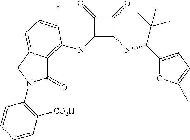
C1(=O)C(NC2=C3C(=O)N(C4=C([CO2H])C=CC=C4)CC3=CC=C2F)=C(NC(C(C)(C)C)C2=CC=C(C)O2)C1=O
